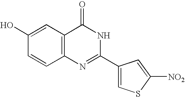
C1(C2=CSC([NO2])=C2)=NC2=C(C(=O)N1)C=C(O)C=C2
